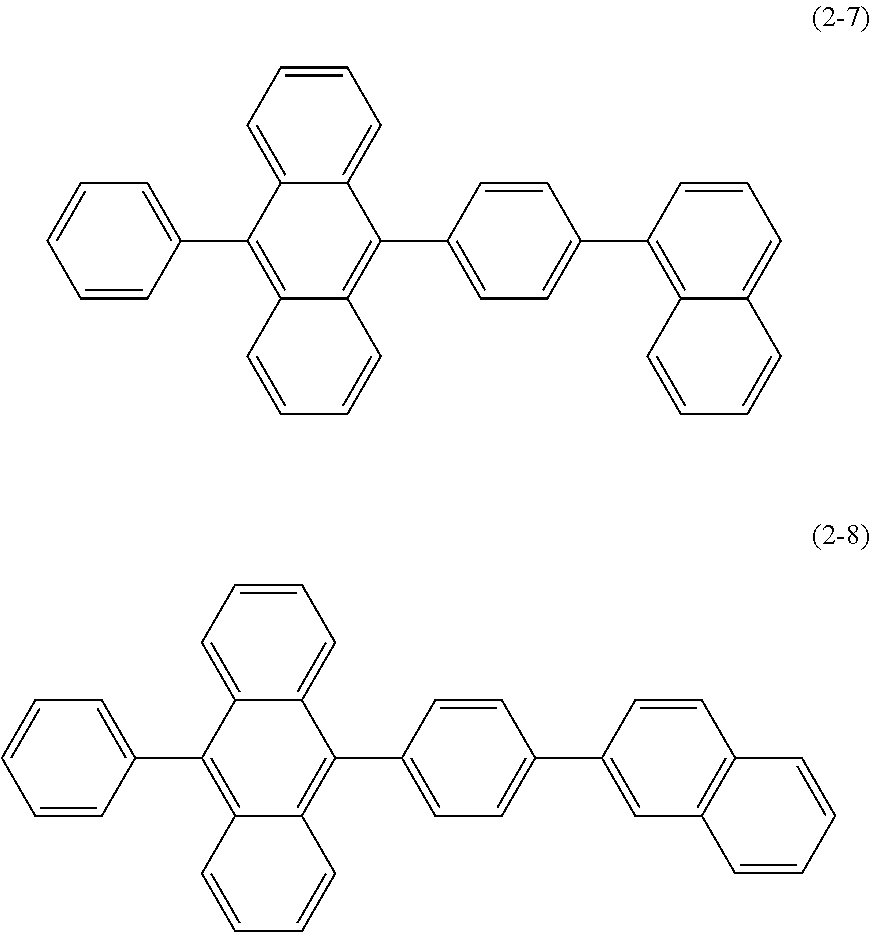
C1=CC=C2C(=C1)C(C1=CC=C(C3=C4C(=CC=C3)C=CC=C4)C=C1)=C1C(=C2C2=CC=CC=C2)C=CC=C1.C1=CC=C2C(=C1)C(C1=CC=C(C3=CC4=C(C=C3)C=CC=C4)C=C1)=C1C(=C2C2=CC=CC=C2)C=CC=C1
